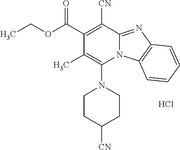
Cl.C1CC([CN])CCN1C1=C(C)C(C(OCC)=O)=C([CN])C2=NC3=C(N12)C=CC=C3
